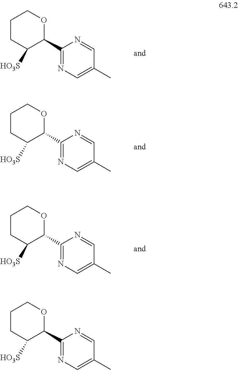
C1CC([HO3S])C(C2=NC=C(C)C=N2)OC1.C1CC([HO3S])C(C2=NC=C(C)C=N2)OC1.C1CC([HO3S])C(C2=NC=C(C)C=N2)OC1.C1CC([HO3S])C(C2=NC=C(C)C=N2)OC1
